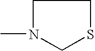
CN1CSCC1
